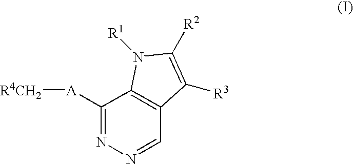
C1([A][R4CH2])=NN=CC2=C1N([R1])C([R2])=C2[R3]
